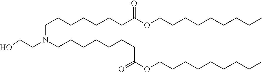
OCCN(CCCCCCCC(OCCCCCCCCC)=O)CCCCCCCC(OCCCCCCCCC)=O
